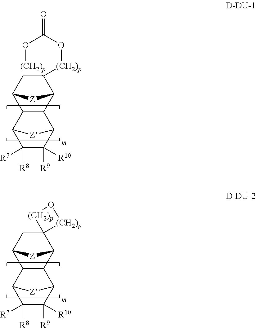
C12C(C3C4(CC1[Z]3)[(CH2)p]OC(=O)O[(CH2)p]4)C1C([R9])([R10])C([R8])([R7])C2[Z]1.C12C(C3C4(CC1[Z]3)[(CH2)p]O[(CH2)p]4)C1C([R9])([R10])C([R8])([R7])C2[Z]1
